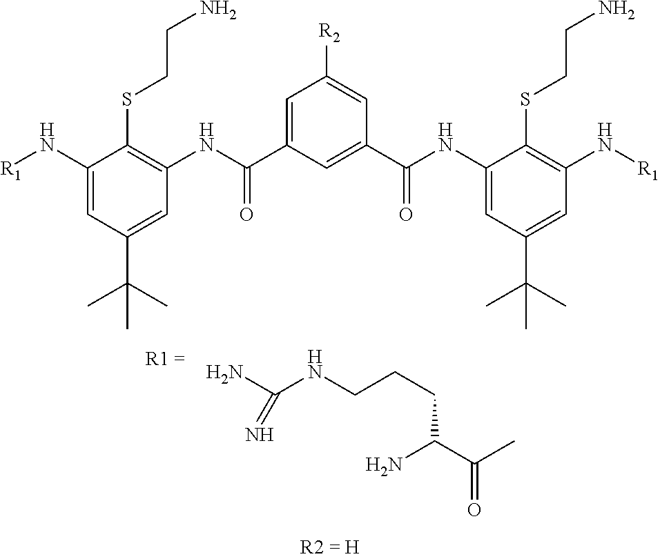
NC(NCCCC(C(C)=O)N)=N.C1(N[R1])=CC(C(C)(C)C)=CC(NC(C2=CC([R2])=CC(C(NC3=CC(C(C)(C)C)=CC(N[R1])=C3SCCN)=O)=C2)=O)=C1SCCN
